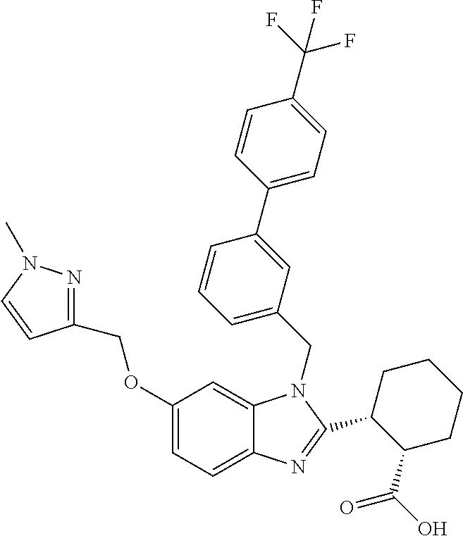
C(OC1=CC=C2C(=C1)N(CC1=CC=CC(C3=CC=C(C(F)(F)F)C=C3)=C1)C(C1C(C(O)=O)CCCC1)=N2)C1=NN(C)C=C1
